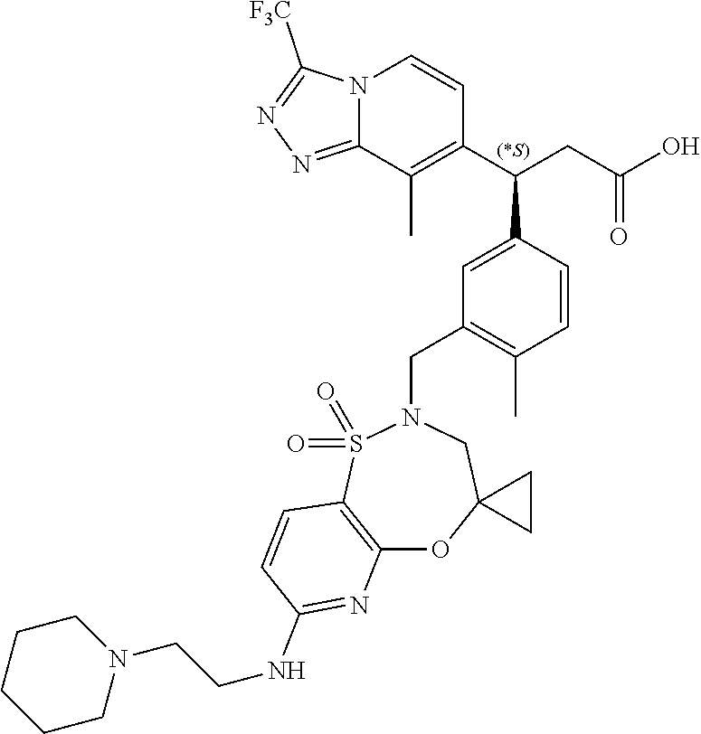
N12C(=NN=C1[F3C])C(C)=C(C(CC(O)=O)C1=CC(CN3S(=O)(=O)C4=C(OC5(C3)CC5)N=C(NCCN3CCCCC3)C=C4)=C(C)C=C1)C=C2
